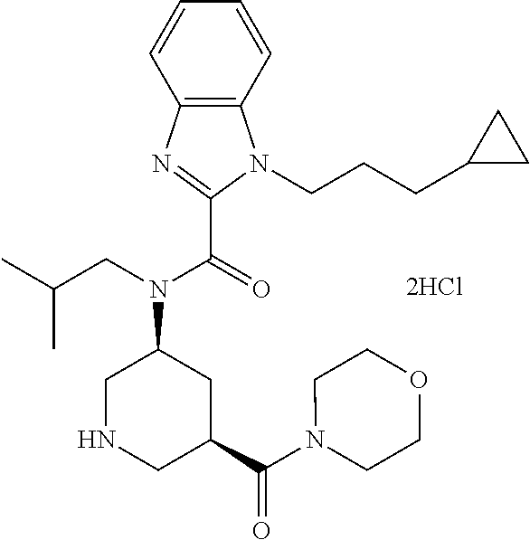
C12=C(C=CC=C1)N(CCCC1CC1)C(C(=O)N(CC(C)C)C1CC(C(N3CCOCC3)=O)CNC1)=N2
